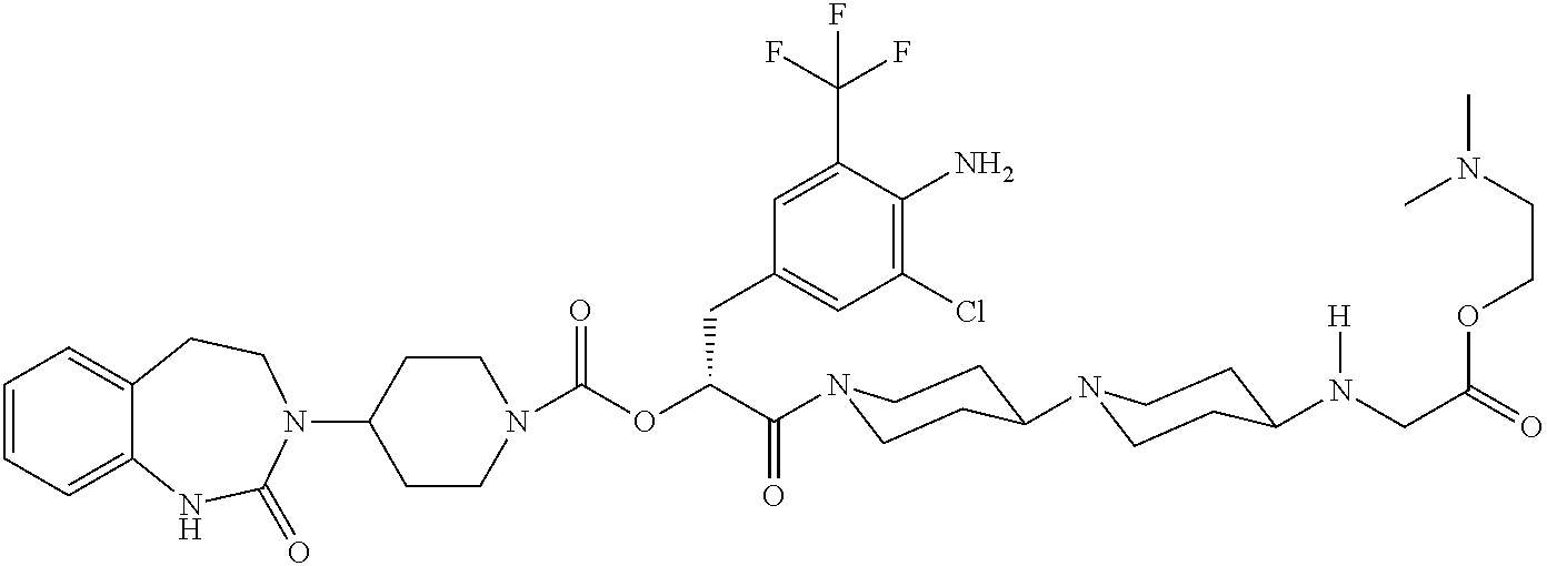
C1(N2CCC3=CC=CC=C3NC2=O)CCN(C(OC(C(=O)N2CCC(N3CCC(N(CC(=O)OCCN(C)C)[H])CC3)CC2)CC2=CC(Cl)=C(N)C(C(F)(F)F)=C2)=O)CC1
